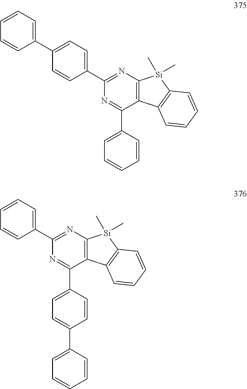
N1=C(C2=CC=CC=C2)C2=C(N=C1C1=CC=C(C3=CC=CC=C3)C=C1)[Si](C)(C)C1=C2C=CC=C1.N1=C(C2=CC=C(C3=CC=CC=C3)C=C2)C2=C(N=C1C1=CC=CC=C1)[Si](C)(C)C1=C2C=CC=C1
